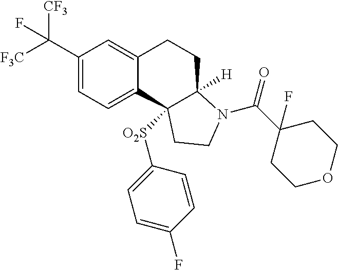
C1(C([F3C])([CF3])F)=CC=C2C(=C1)CCC1([H])C2([O2S]C2=CC=C(F)C=C2)CCN1C(C1(F)CCOCC1)=O
